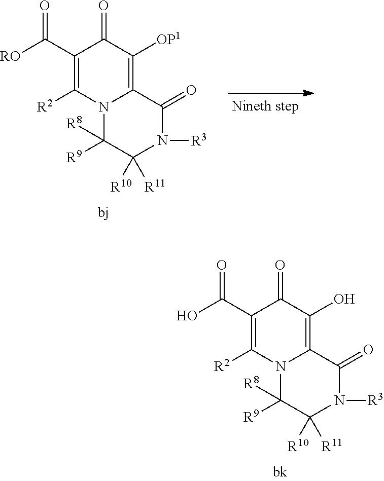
C1(C([RO])=O)=C([R2])N2C(=C([OP1])C1=O)C(=O)N([R3])C([R10])([R11])C2([R9])[R8].C1(C(O)=O)=C([R2])N2C(=C(O)C1=O)C(=O)N([R3])C([R10])([R11])C2([R9])[R8]
